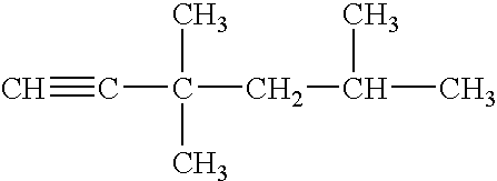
C#CC(CC(C)C)(C)C
